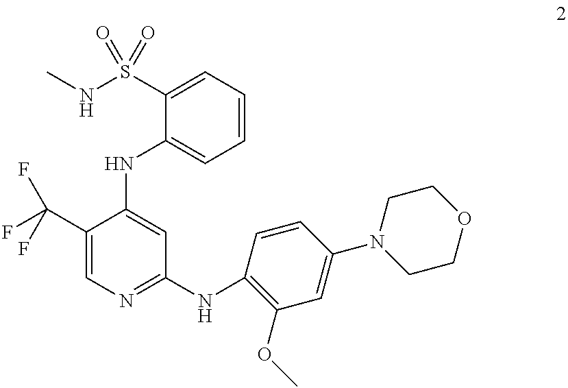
C1(C(F)(F)F)=CN=C(NC2=C(OC)C=C(N3CCOCC3)C=C2)C=C1NC1=CC=CC=C1S(NC)(=O)=O
